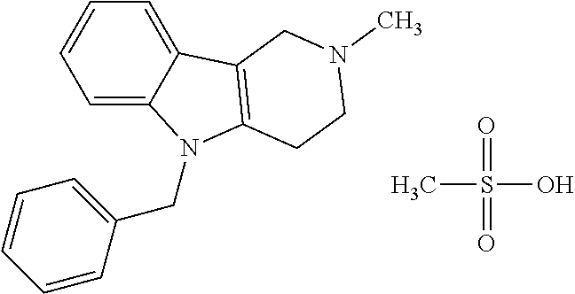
C1=C2C(=CC=C1)C1=C(N2CC2=CC=CC=C2)CCN(C)C1.CS(O)(=O)=O
